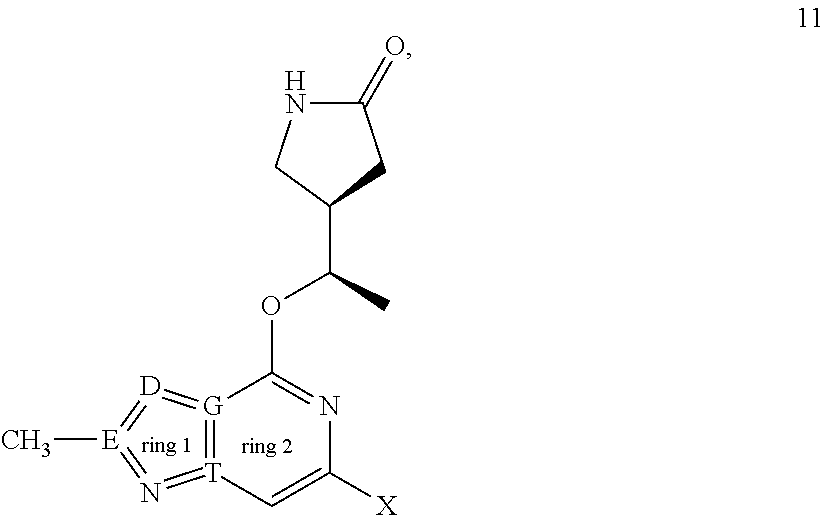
[G]12=[T](=N=[E](C)=[D]=1)C=C([X])N=C2OC(C1CC(=O)NC1)C
